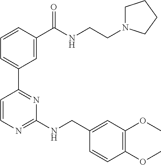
C1=CC(C(NCCN2CCCC2)=O)=CC(C2=NC(NCC3=CC(OC)=C(OC)C=C3)=NC=C2)=C1
